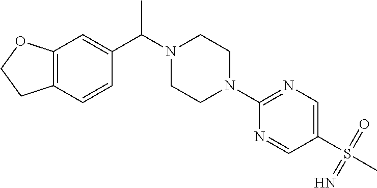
C12=C(C=CC(C(N3CCN(C4=NC=C(S(=N)(=O)C)C=N4)CC3)C)=C1)CCO2
